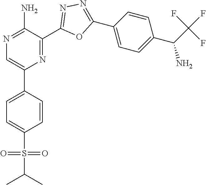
C1(C2=CC=C(S(C(C)C)(=O)=O)C=C2)=CN=C(N)C(C2=NN=C(C3=CC=C(C(C(F)(F)F)N)C=C3)O2)=N1
